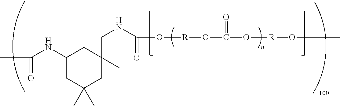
C(O[R]OC(=O)O[R]OC)(=O)NCC1(C)CC(NC(C)=O)CC(C)(C)C1
